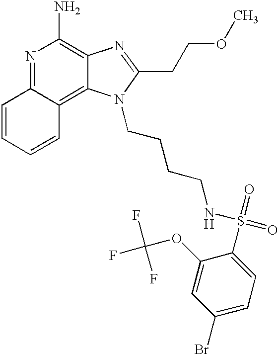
N1=C2C(=C3C(=C1N)N=C(CCOC)N3CCCCNS(=O)(=O)C1=CC=C(Br)C=C1OC(F)(F)F)C=CC=C2
